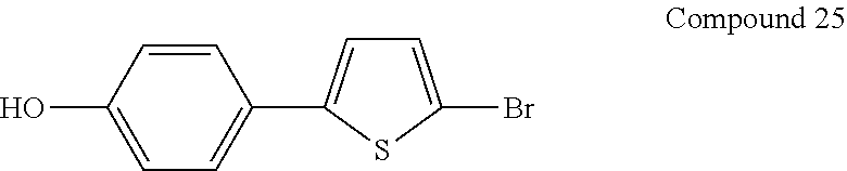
C1=CC(O)=CC=C1C1=CC=C(Br)S1
